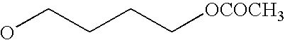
OCCCC[OCOCH3]
